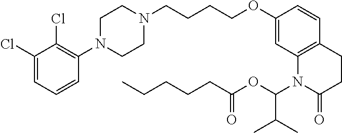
C1(Cl)=CC=CC(N2CCN(CCCCOC3=CC4=C(C=C3)CCC(=O)N4C(OC(=O)CCCCC)C(C)C)CC2)=C1Cl
